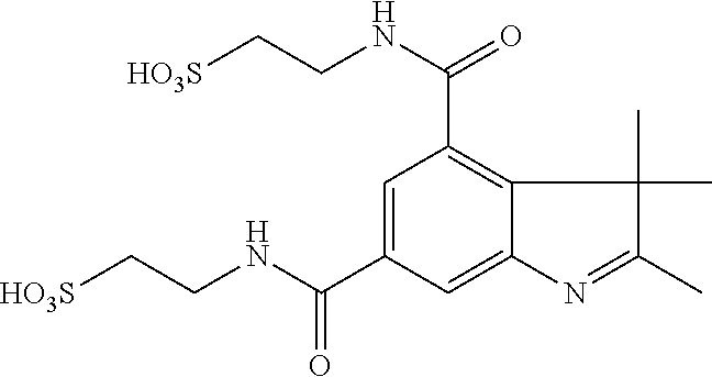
C1=C(C(=O)NCC[HO3S])C=C2C(=C1C(NCC[HO3S])=O)C(C)(C)C(C)=N2
